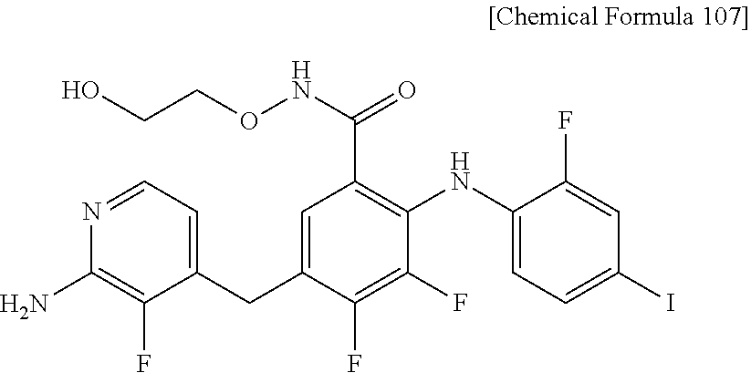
C1=C(CC2=CC(C(NOCCO)=O)=C(NC3=CC=C(I)C=C3F)C(F)=C2F)C(F)=C(N)N=C1
